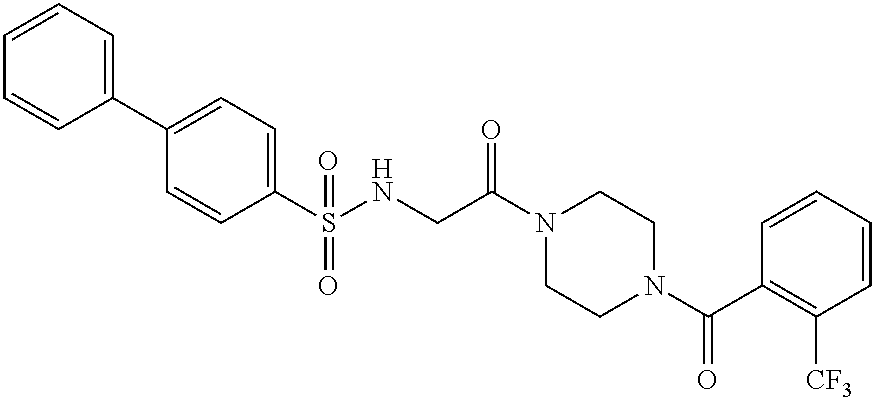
C1(C2=CC=C(S(NCC(N3CCN(C(C4=C([CF3])C=CC=C4)=O)CC3)=O)(=O)=O)C=C2)=CC=CC=C1
